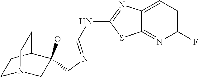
C1N2CC3(C(C1)CC2)OC(NC1=NC2=CC=C(F)N=C2S1)=NC3
